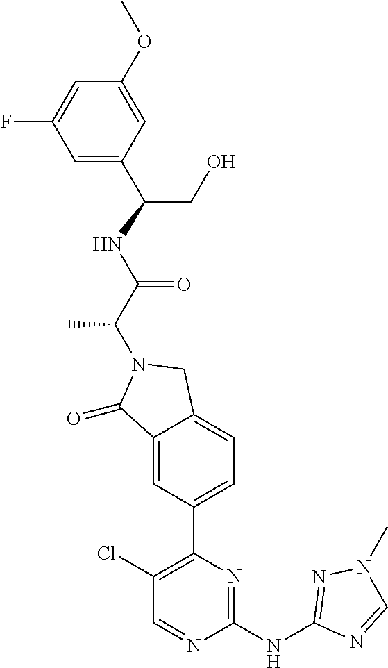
C1(=O)C2=CC(C3=C(Cl)C=NC(NC4=NN(C)C=N4)=N3)=CC=C2CN1C(C(NC(CO)C1=CC(F)=CC(OC)=C1)=O)C
